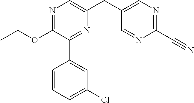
C1(OCC)=NC=C(CC2=CN=C(C#N)N=C2)N=C1C1=CC(Cl)=CC=C1
